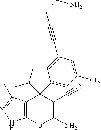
C12=C(C(C)=NN1)C(C1=CC([CF3])=CC(C#CCCN)=C1)(C(C)C)C(C#N)=C(N)O2
